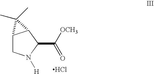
C12CN([H])C(C([OCH3])=O)C1C2(C)C.Cl
